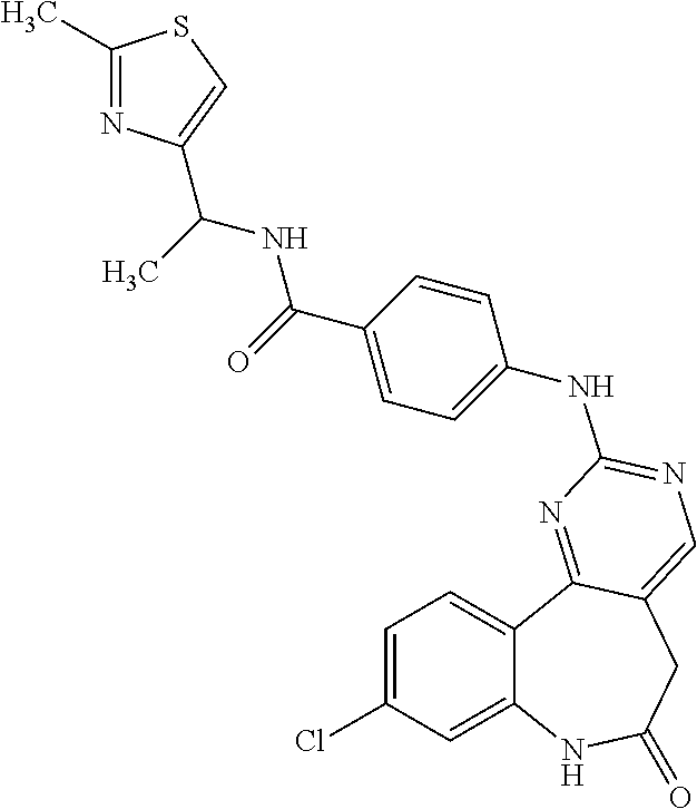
C1=C(Cl)C=C2C(=C1)C1=NC(NC3=CC=C(C(=O)NC(C4=CSC(C)=N4)C)C=C3)=NC=C1CC(=O)N2
